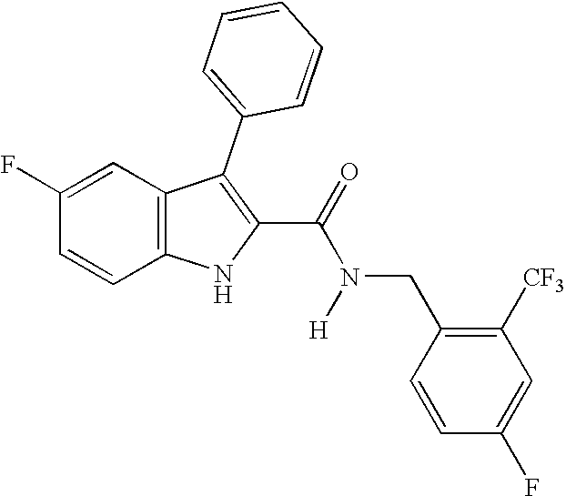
C1=C(F)C=CC2=C1C(C1=CC=CC=C1)=C(C(=O)N(CC1=C([CF3])C=C(F)C=C1)[H])N2
